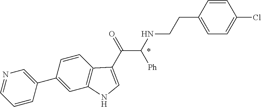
C1(C2=CN=CC=C2)=CC2=C(C=C1)C(C(=O)C(NCCC1=CC=C(Cl)C=C1)[Ph])=CN2
